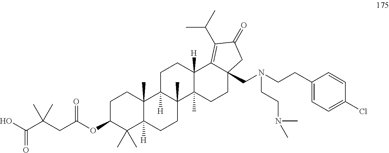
C1C(OC(CC(C(O)=O)(C)C)=O)C(C)(C)C2([H])C(C)(C1)C1([H])C(C)(CC2)C2(C)C([H])(CC1)C1=C(C(C)C)C(=O)CC1(CN(CCC1=CC=C(Cl)C=C1)CCN(C)C)CC2
